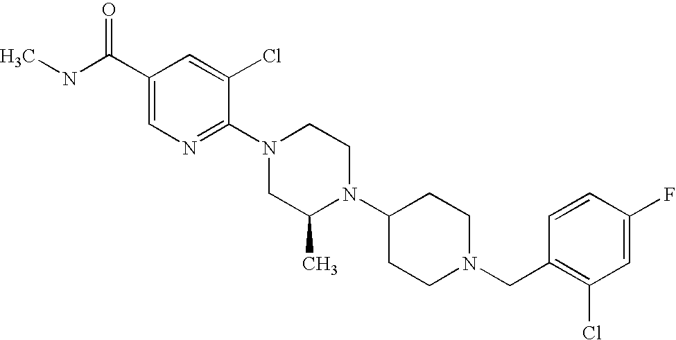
C1(F)=CC(Cl)=C(CN2CCC(N3C(C)CN(C4=NC=C(C(NC)=O)C=C4Cl)CC3)CC2)C=C1
